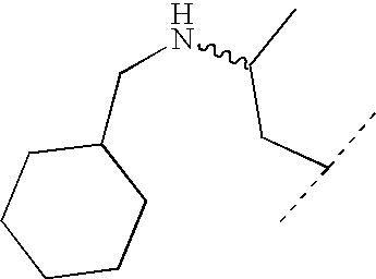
C1(CNC(C)CC(C)C)CCCCC1
